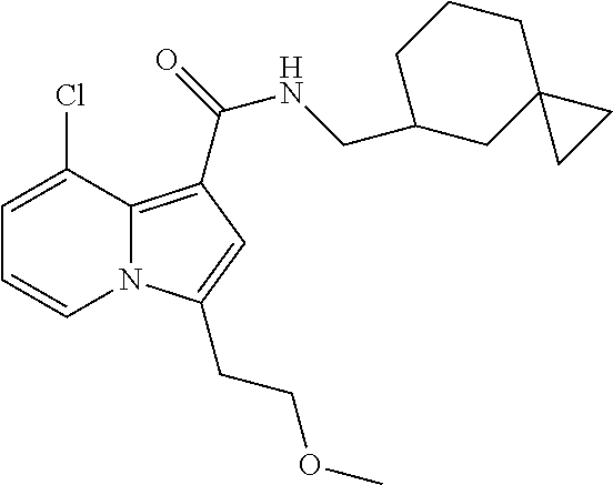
C1=C(Cl)C2=C(C(NCC3CC4(CCC3)CC4)=O)C=C(CCOC)N2C=C1
